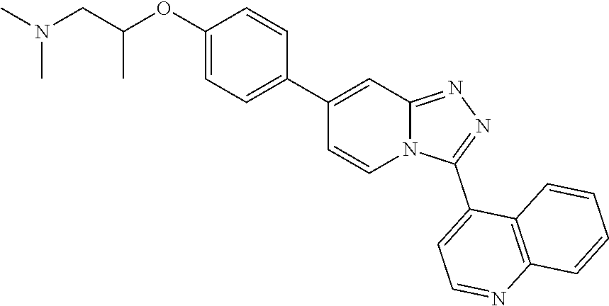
N12C(=NN=C1C1=CC=NC3=C1C=CC=C3)C=C(C1=CC=C(OC(CN(C)C)C)C=C1)C=C2
